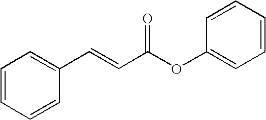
C1=CC=CC(C=CC(OC2=CC=CC=C2)=O)=C1
